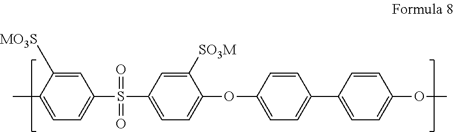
CC1=CC=C(S(C2=CC=C(OC3=CC=C(C4=CC=C(OC)C=C4)C=C3)C([SO3M])=C2)(=O)=O)C=C1[MO3S]
